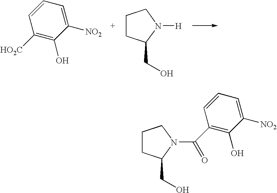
C1([HO2C])=C(O)C([NO2])=CC=C1.C1CC(CO)N([H])C1.C1CC(CO)N(C(C2=C(O)C([NO2])=CC=C2)=O)C1
